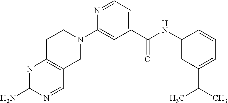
N1=CC=C(C(NC2=CC(C(C)C)=CC=C2)=O)C=C1N1CCC2=C(C1)C=NC(N)=N2
